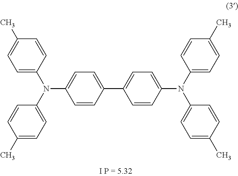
C1(C2=CC=C(N(C3=CC=C(C)C=C3)C3=CC=C(C)C=C3)C=C2)=CC=C(N(C2=CC=C(C)C=C2)C2=CC=C(C)C=C2)C=C1
